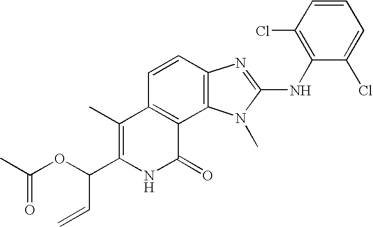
C1=CC2=C(C3=C1C(C)=C(C(C=C)OC(=O)C)NC3=O)N(C)C(NC1=C(Cl)C=CC=C1Cl)=N2
